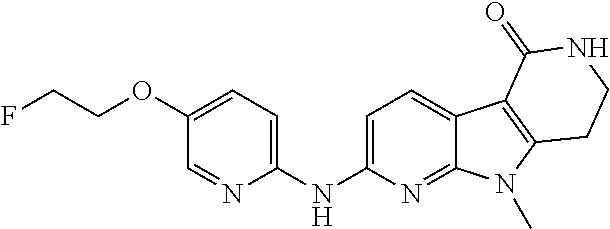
C1(OCCF)=CC=C(NC2=CC=C3C(=N2)N(C)C2=C3C(=O)NCC2)N=C1
